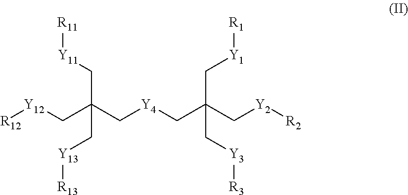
[R12][Y12]CC(C[Y4]CC(C[Y2][R2])(C[Y1][R1])C[Y3][R3])(C[Y11][R11])C[Y13][R13]
